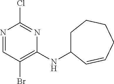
N1=CC(Br)=C(NC2CCCCC=C2)N=C1Cl
